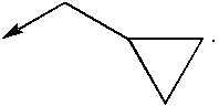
C1C(C->C)C1
